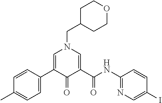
C1C(CN2C=C(C3=CC=C(C)C=C3)C(=O)C(C(NC3=NC=C(I)C=C3)=O)=C2)CCOC1
